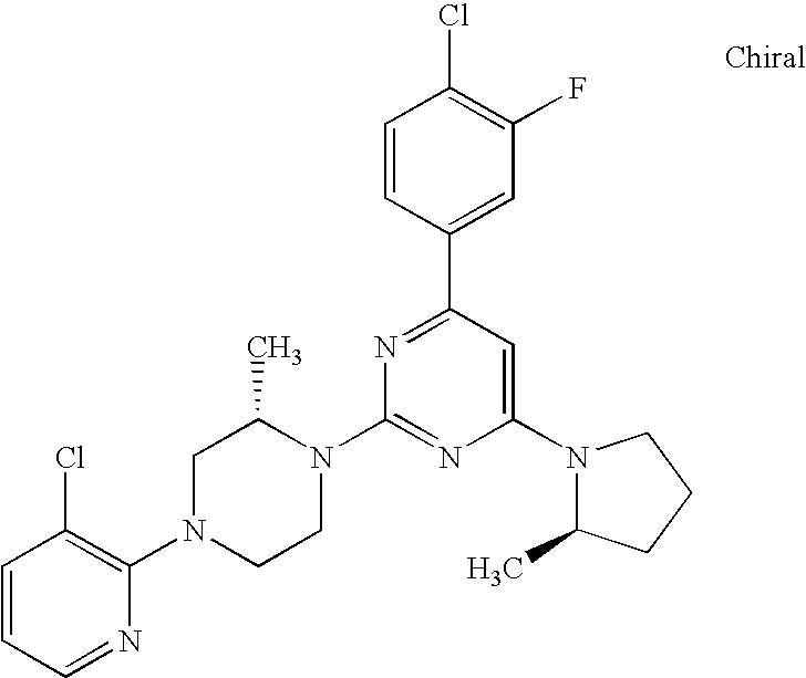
C1=CC=NC(N2CCN(C3=NC(N4C(C)CCC4)=CC(C4=CC(F)=C(Cl)C=C4)=N3)C(C)C2)=C1Cl
